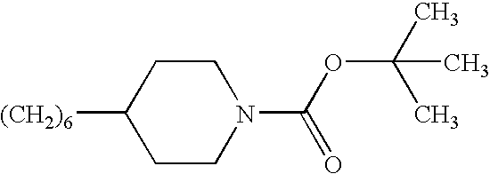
[(CH2)6]C1CCN(C(OC(C)(C)C)=O)CC1
